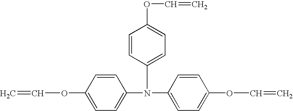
C1=C(N(C2=CC=C(OC=C)C=C2)C2=CC=C(OC=C)C=C2)C=CC(OC=C)=C1
